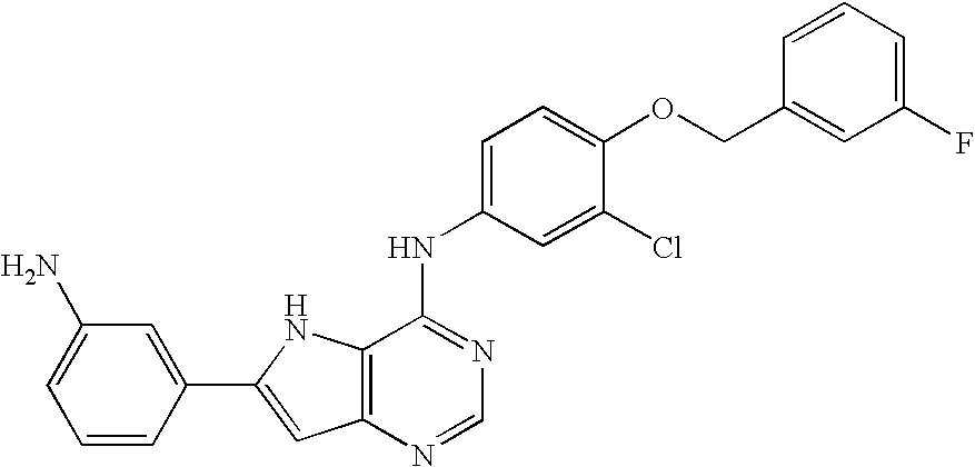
C1(C2=CC3=C(N2)C(NC2=CC=C(OCC4=CC(F)=CC=C4)C(Cl)=C2)=NC=N3)=CC(N)=CC=C1
